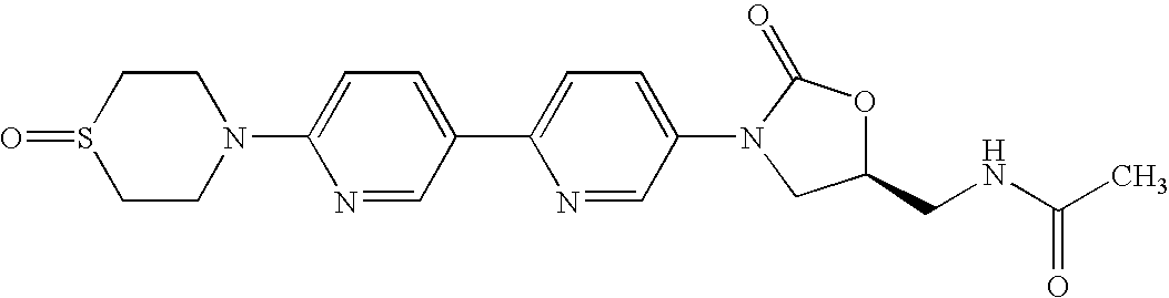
C1CN(C2=CC=C(C3=CC=C(N4C(=O)OC(CNC(C)=O)C4)C=N3)C=N2)CCS1=O
